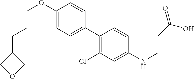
C1(C2=CC=C(OCCCC3COC3)C=C2)=C(Cl)C=C2C(=C1)C(C(O)=O)=CN2
